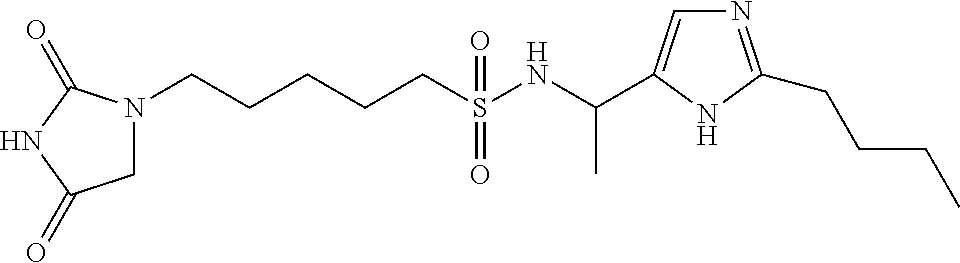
N1(CCCCCS(NC(C)C2=CN=C(CCCC)N2)(=O)=O)CC(=O)NC1=O
